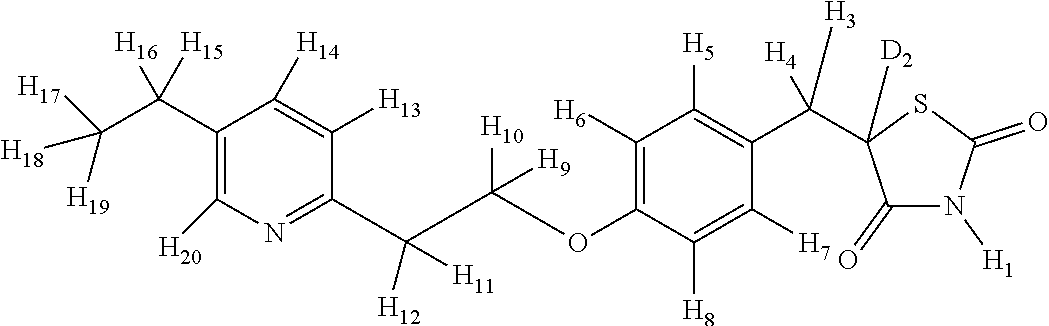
C1(C(C([H18])([H19])[H17])([H16])[H15])=C([H20])N=C(C([H12])([H11])C([H10])(OC2=C([H6])C([H5])=C(C([H3])([H4])C3([D2])C(=O)N([H1])C(=O)S3)C([H7])=C2[H8])[H9])C([H13])=C1[H14]
